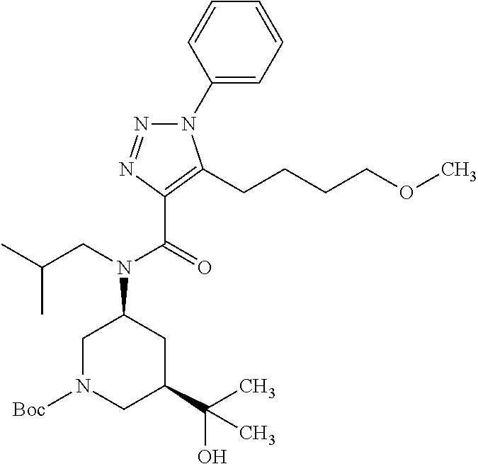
N1(C2=CC=CC=C2)N=NC(C(=O)N(CC(C)C)C2CN([Boc])CC(C(C)(O)C)C2)=C1CCCCOC
